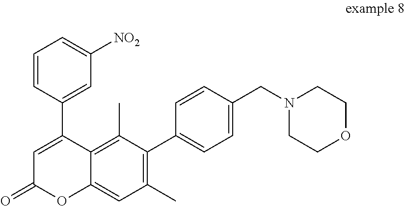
C1=CC(C2=CC(=O)OC3=CC(C)=C(C4=CC=C(CN5CCOCC5)C=C4)C(C)=C23)=CC([NO2])=C1
